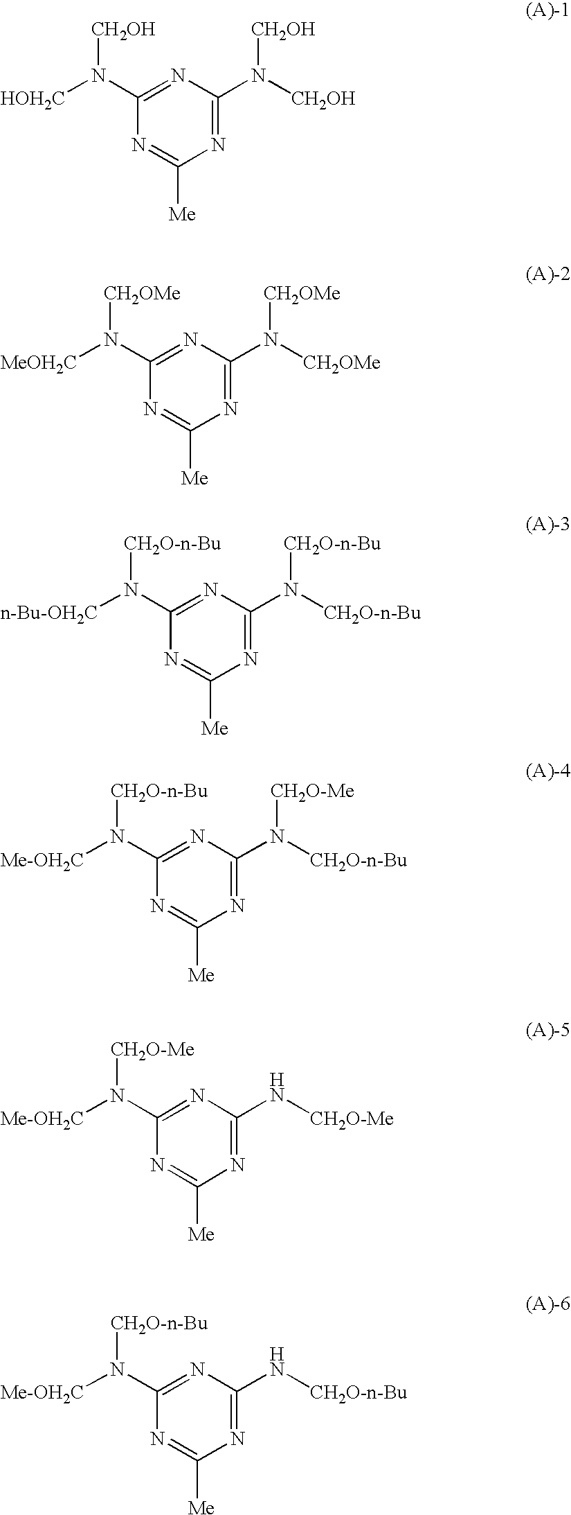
C1(N([HOH2C])[CH2OH])=NC(N([CH2OH])[CH2OH])=NC([Me])=N1.C1(N([MeOH2C])[CH2OMe])=NC(N([CH2OMe])[CH2OMe])=NC([Me])=N1.C1(N([n-Bu-OH2C])[CH2O-n-Bu])=NC(N([CH2O-n-Bu])[CH2O-n-Bu])=NC([Me])=N1.C1(N([Me-OH2C])[CH2O-n-Bu])=NC(N([CH2O-n-Bu])[CH2O-Me])=NC([Me])=N1.C1(N([Me-OH2C])[CH2O-Me])=NC(N[CH2O-Me])=NC([Me])=N1.C1(N([Me-OH2C])[CH2O-n-Bu])=NC(N[CH2O-n-Bu])=NC([Me])=N1
